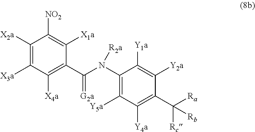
C1([X2a])=C([X3a])C([X4a])=C(C(N(C2=C([Y5a])C([Y4a])=C(C([Ra])([Rc])[Rb])C([Y2a])=C2[Y1a])[R2a])=[G2a])C([X1a])=C1[NO2]
